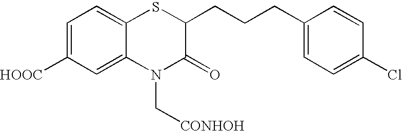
C1=C([HOOC])C=C2C(=C1)SC(CCCC1=CC=C(Cl)C=C1)C(=O)N2C[CONHOH]
